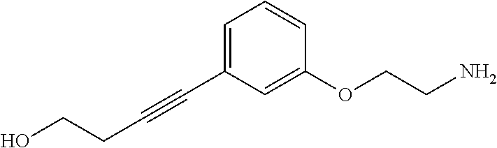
C(#CC1=CC=CC(OCCN)=C1)CCO
